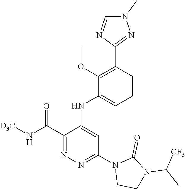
C1(C(N[D3C])=O)=NN=C(N2CCN(C(C)[CF3])C2=O)C=C1NC1=CC=CC(C2=NN(C)C=N2)=C1OC
